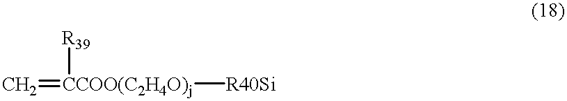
C=[CCOO(C2H4O)j]([R40Si])[R39]
